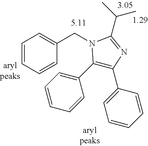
C(C)(C)C1=NC(C2=CC=CC=C2)=C(C2=CC=CC=C2)N1CC1=CC=CC=C1
